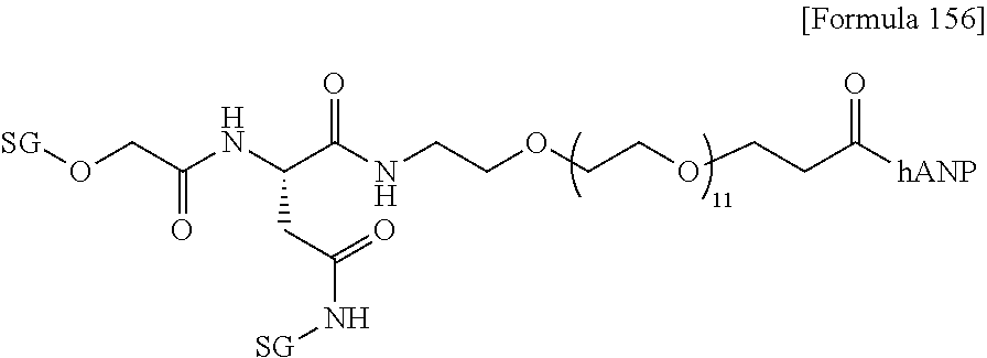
[SG]NC(=O)CC(C(NCCOCCOCCC([hANP])=O)=O)NC(CO[SG])=O
